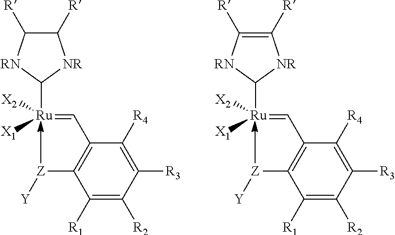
C1([R])C([R])[RN]C([Ru](=CC2=C([Z][Y])C([R1])=C([R2])C([R3])=C2[R4])([X2])[X1])[NR]1.C1([R])=C([R])[RN]C([Ru](=CC2=C([Z][Y])C([R1])=C([R2])C([R3])=C2[R4])([X2])[X1])[NR]1
